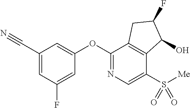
C1(OC2=CC(C#N)=CC(F)=C2)=NC=C(S(=O)(=O)[Me])C2=C1CC(F)C2O
